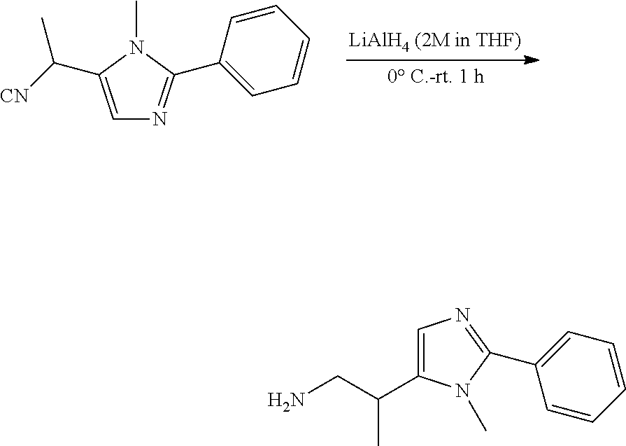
C1=C(C([CN])C)N(C)C(C2=CC=CC=C2)=N1.C1=C(C(CN)C)N(C)C(C2=CC=CC=C2)=N1
